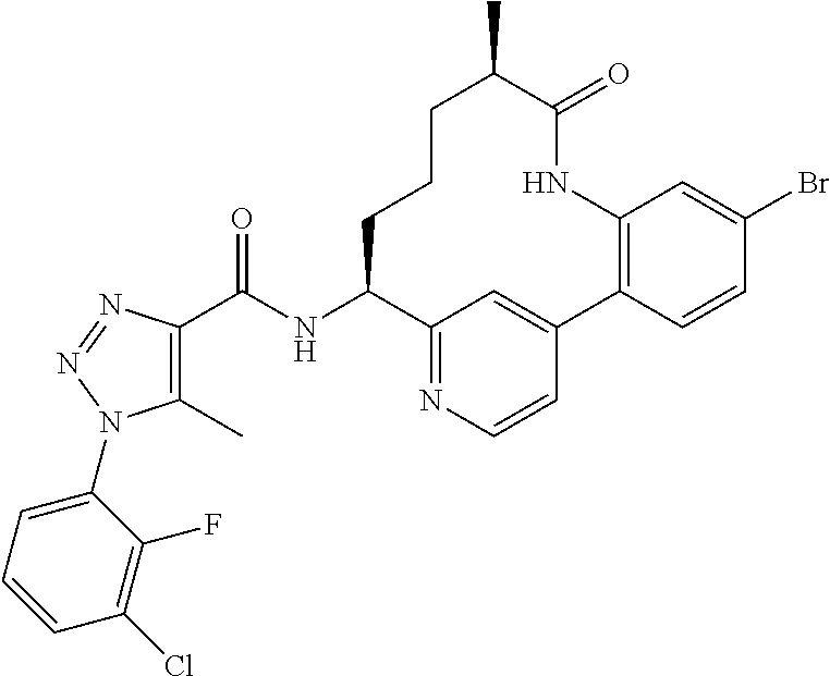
C1(C)=C(C(NC2C3=NC=CC(=C3)C3=C(NC(=O)C(C)CCC2)C=C(Br)C=C3)=O)N=NN1C1=CC=CC(Cl)=C1F
